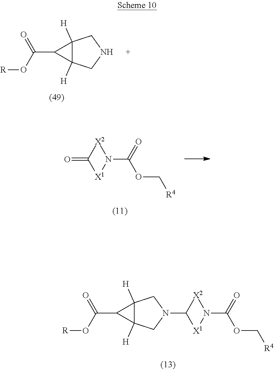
C(C1C2([H])C1([H])CN(C1[X2]N(C(=O)OC[R4])[X1]1)C2)(O[R])=O.C(C1C2([H])C1([H])CNC2)(O[R])=O.O=C1[X2]N(C(=O)OC[R4])[X1]1
